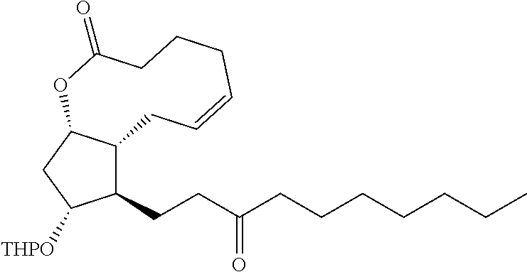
C1(CCC(CCCCCCC)=O)C2C(CC1[THPO])OC(=O)CCCC=CC2
